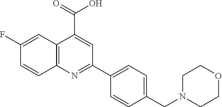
O1CCN(CC2=CC=C(C3=NC4=C(C(C(=O)O)=C3)C=C(F)C=C4)C=C2)CC1
